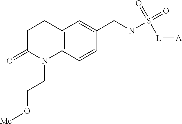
C1C(=O)N(CCO[Me])C2=C(C1)C=C(CNS(=O)(=O)[L][A])C=C2
